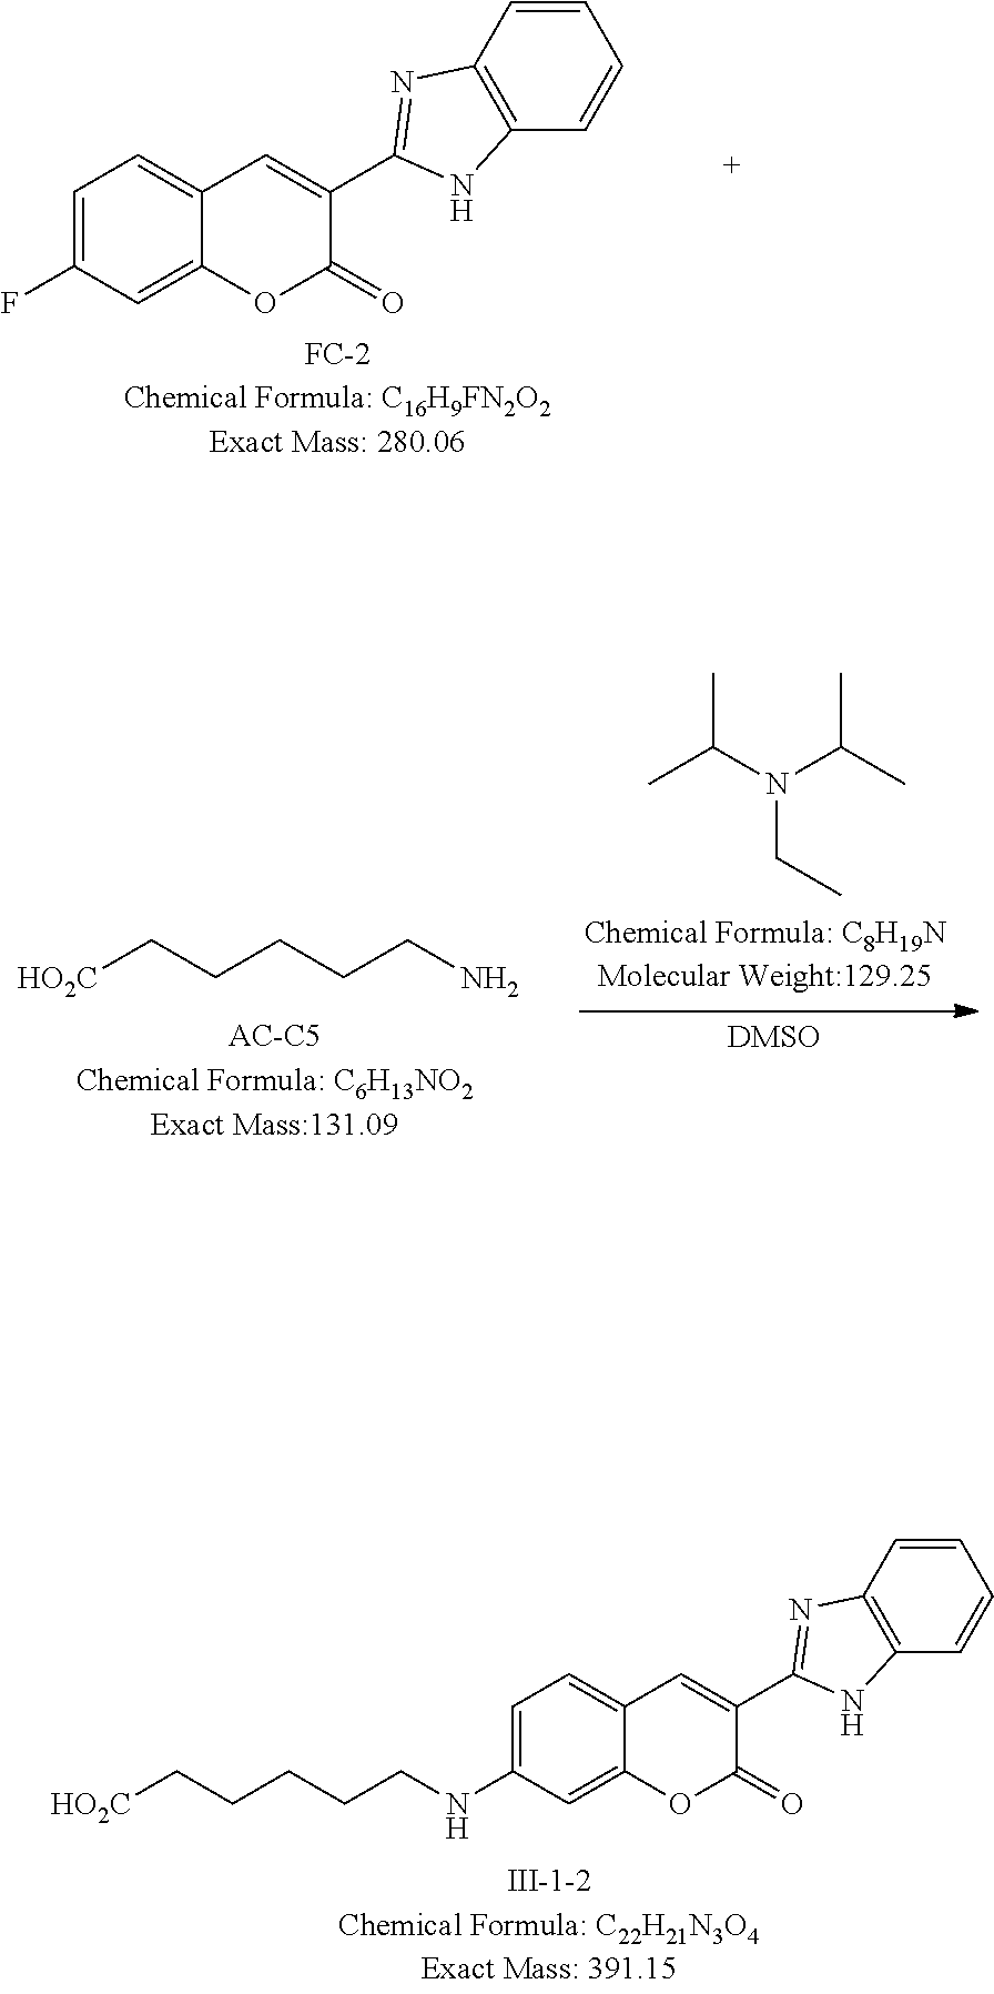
C1=C(F)C=C2C(=C1)C=C(C1=NC3=C(N1)C=CC=C3)C(=O)O2.CC(N(C(C)C)CC)C.[HO2C]CCCCCN.C1=C(NCCCCC[HO2C])C=C2C(=C1)C=C(C1=NC3=C(N1)C=CC=C3)C(=O)O2
